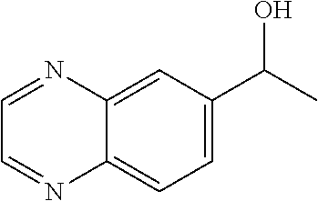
C1=C2C(=CC=C1C(C)O)N=CC=N2
